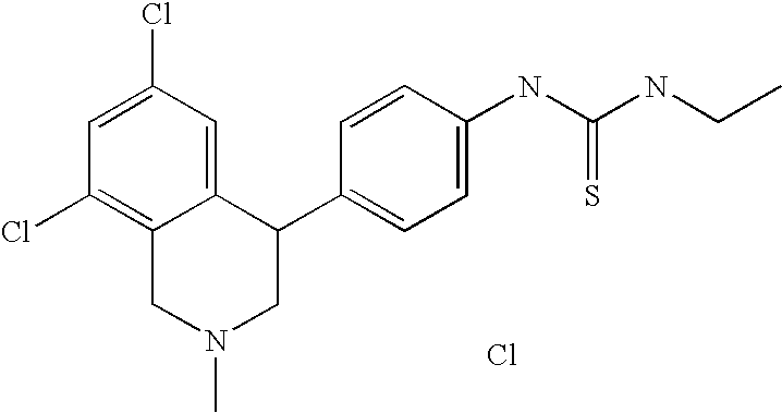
C1(Cl)=C2C(=CC(Cl)=C1)C(C1=CC=C(NC(=S)NCC)C=C1)CN(C)C2.Cl
